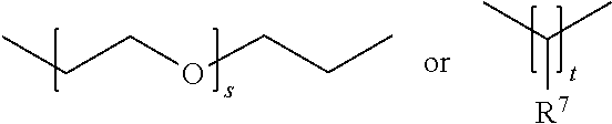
CCCOCCC.C([R7])(C)C
